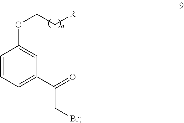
C1=CC=C(C(CBr)=O)C=C1OCC[R]
